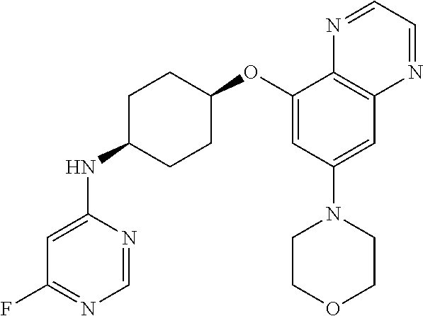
C1=NC(NC2CCC(OC3=CC(N4CCOCC4)=CC4=C3N=CC=N4)CC2)=CC(F)=N1
